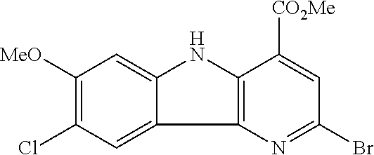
C1([MeO])=C(Cl)C=C2C(=C1)NC1=C2N=C(Br)C=C1[CO2Me]
